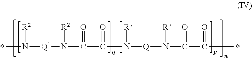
CN([R2])[Q1]N([R2])C(C(=O)N([R7])[Q]N([R7])C(=O)C(=O)C)=O
